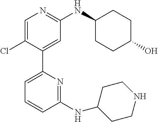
C1(NC2CCNCC2)=NC(C2=CC(NC3CCC(O)CC3)=NC=C2Cl)=CC=C1
